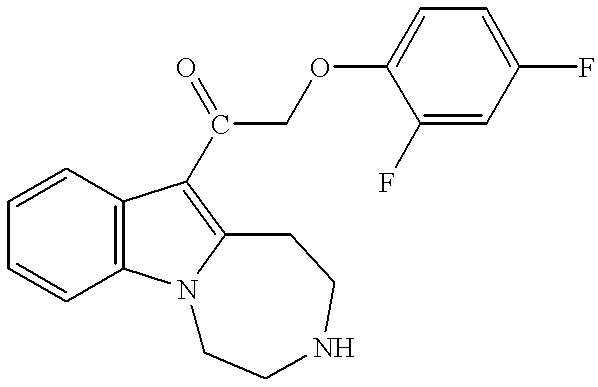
C1=CC2=C(C=C1)C(C(COC1=CC=C(F)C=C1F)=O)=C1N2CCNCC1
